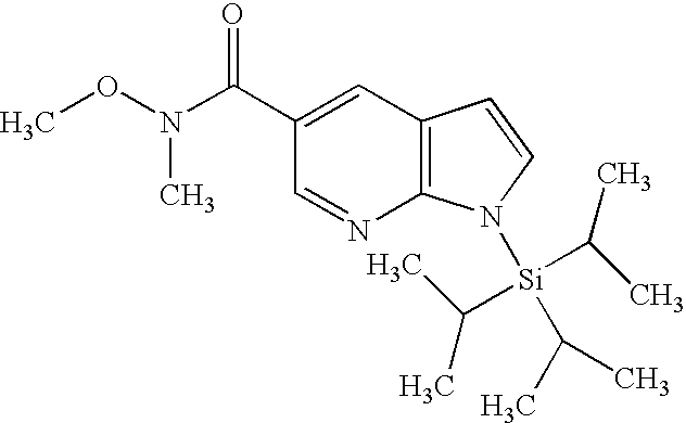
C12=C(C=C(C(N(OC)C)=O)C=N1)C=CN2[Si](C(C)C)(C(C)C)C(C)C
